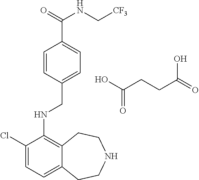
C1=CC(CNC2=C3C(=CC=C2Cl)CCNCC3)=CC=C1C(NC[CF3])=O.OC(=O)CCC(O)=O
